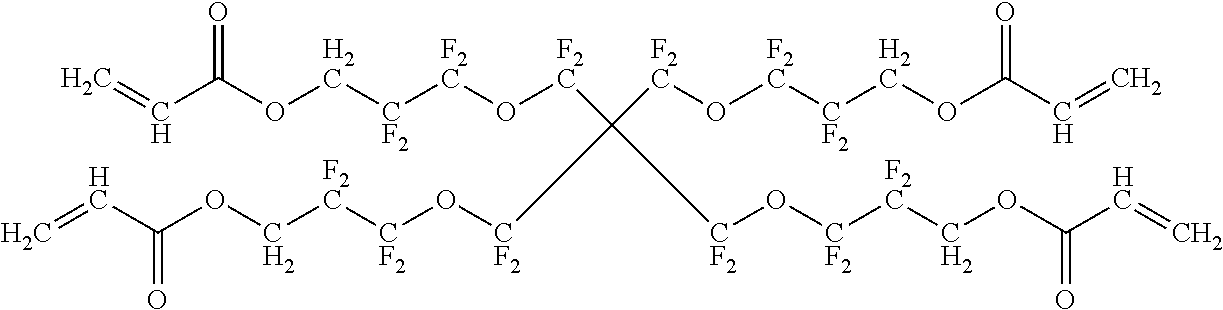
C=CC(OC[CF2][F2C]O[F2C]C([F2C]O[F2C][CF2]COC(C=C)=O)([CF2]O[CF2][F2C]COC(C=C)=O)[CF2]O[CF2][F2C]COC(C=C)=O)=O
